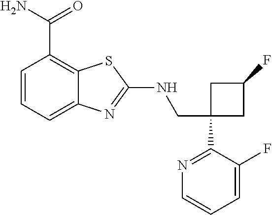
C1(CNC2=NC3=CC=CC(C(N)=O)=C3S2)(C2=NC=CC=C2F)CC(F)C1
